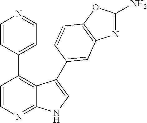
C1=CN=C2C(=C1C1=CC=NC=C1)C(C1=CC3=C(OC(N)=N3)C=C1)=CN2
